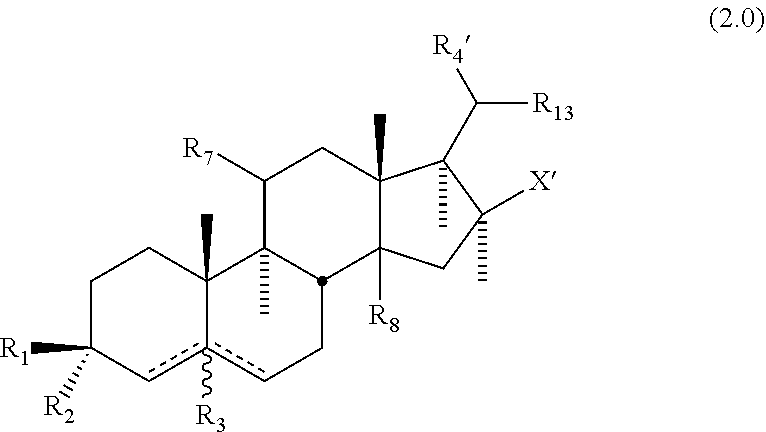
C1C([R1])([R2])cc2([R3])cCC3C(C)(C2(C)C1)C([R7])CC1(C)C3([R8])CC([X])(C)C1(C([R13])[R4])C
